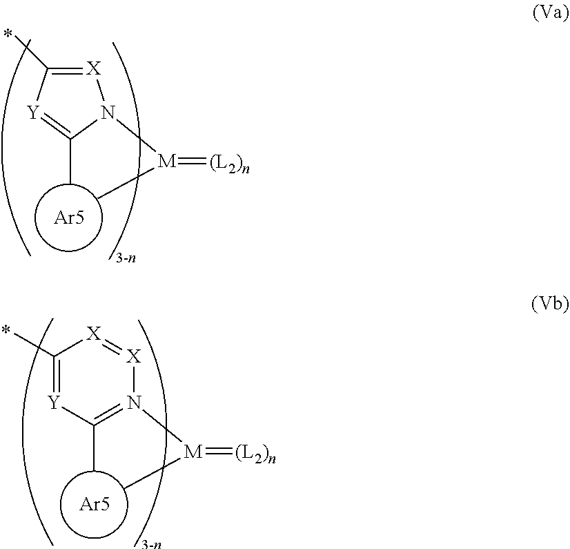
[X]1=C(C)[Y]=C(C)N1[M](C)=[(L2)n].[Ar5].CC1=N([M](C)=[(L2)n])[X]=[X]C(C)=[Y]1.[Ar5]
